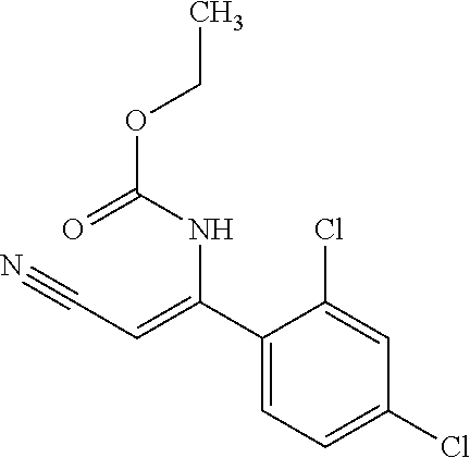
C1(C(=CC#N)NC(=O)OCC)=CC=C(Cl)C=C1Cl
